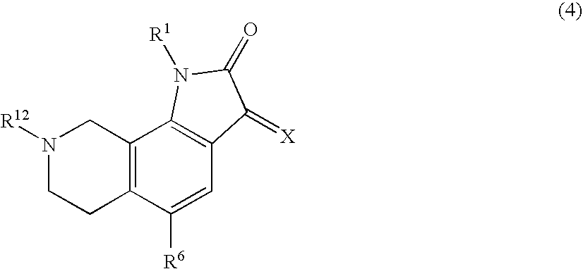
C12=C(C([R6])=CC3=C1N([R1])C(=O)C3=[X])CCN([R12])C2
